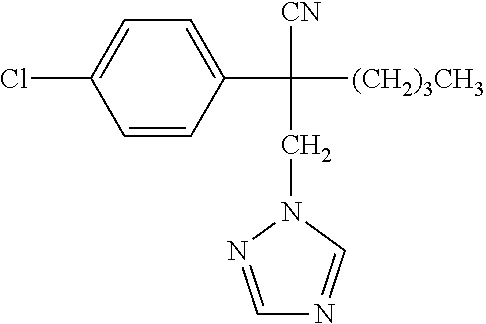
C1=NN(CC([(CH2)3CH3])(C2=CC=C(Cl)C=C2)[CN])C=N1
